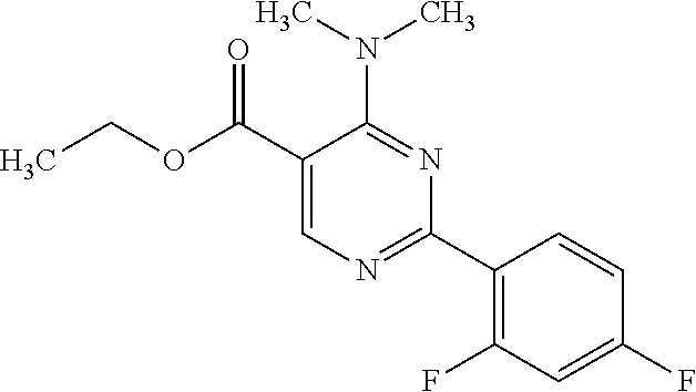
CCOC(C1=CN=C(C2=C(F)C=C(F)C=C2)N=C1N(C)C)=O
